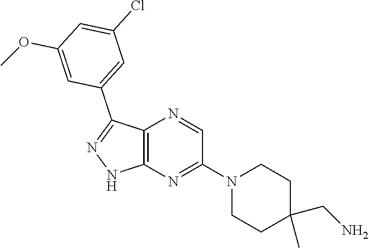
C12=C(N=C(N3CCC(C)(CN)CC3)C=N1)NN=C2C1=CC(Cl)=CC(OC)=C1
